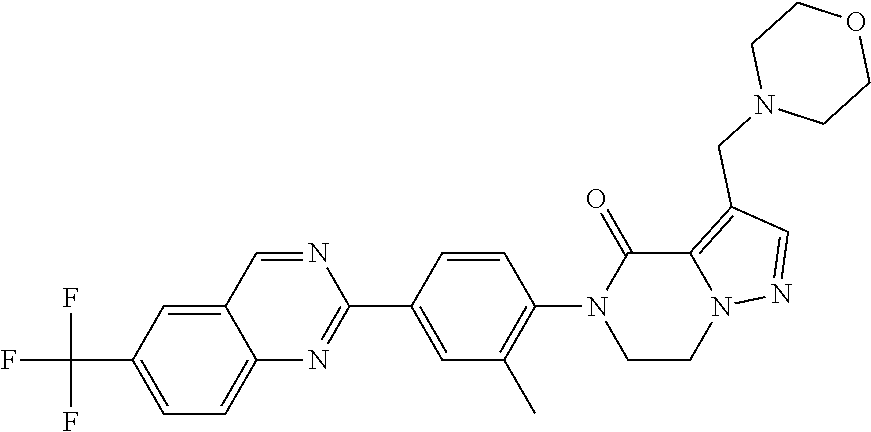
C12=CC=C(C(F)(F)F)C=C1C=NC(C1=CC(C)=C(N3CCN4C(=C(CN5CCOCC5)C=N4)C3=O)C=C1)=N2
